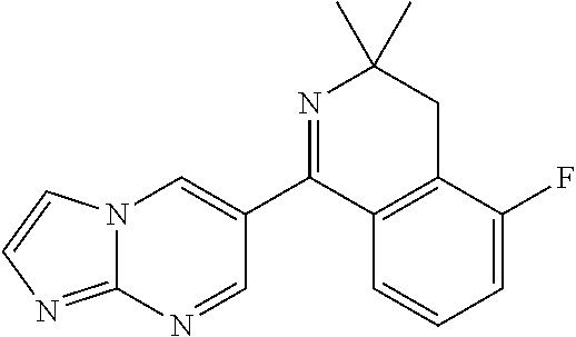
N12C(=NC=C1)N=CC(C1=NC(C)(C)CC3=C1C=CC=C3F)=C2
